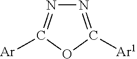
N1=C([Ar1])OC([Ar])=N1
